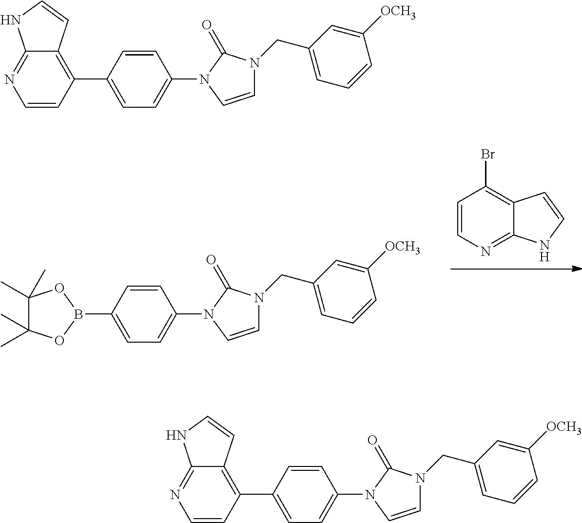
C1=CN=C2C(=C1Br)C=CN2.C1(N2C=CN(CC3=CC=CC([OCH3])=C3)C2=O)=CC=C(B2OC(C)(C)C(C)(C)O2)C=C1.C1(N2C=CN(CC3=CC=CC([OCH3])=C3)C2=O)=CC=C(C2=C3C(=NC=C2)NC=C3)C=C1.C1(N2C=CN(CC3=CC=CC([OCH3])=C3)C2=O)=CC=C(C2=C3C(=NC=C2)NC=C3)C=C1
